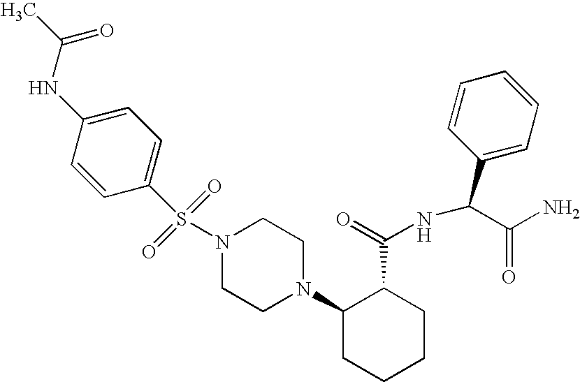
S(N1CCN(C2CCCCC2C(=O)NC(C2=CC=CC=C2)C(N)=O)CC1)(C1=CC=C(NC(C)=O)C=C1)(=O)=O
